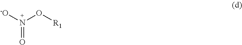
[-O]N(O[R1])=O
